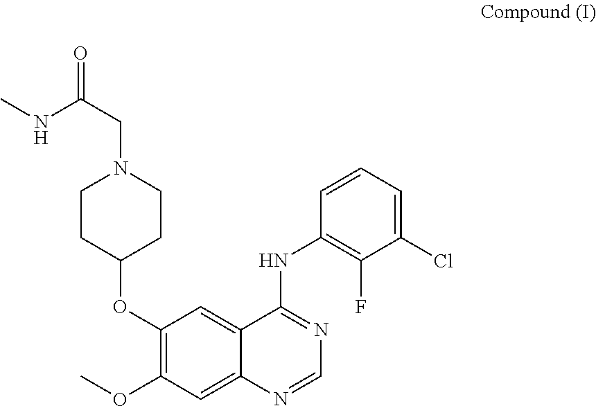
C1(OC2CCN(CC(=O)NC)CC2)=C(OC)C=C2C(=C1)C(NC1=C(F)C(Cl)=CC=C1)=NC=N2
